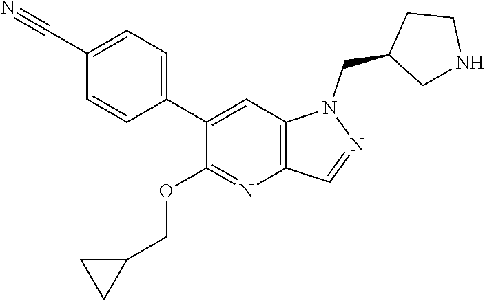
C1(C2=CC=C(C#N)C=C2)=CC2=C(N=C1OCC1CC1)C=NN2CC1CNCC1
